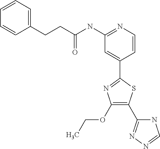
C1=CN=C(NC(CCC2=CC=CC=C2)=O)C=C1C1=NC(OCC)=C(C2=NN=CN2)S1
